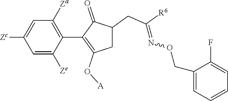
C1=C([Ze])C(C2=C(O[A])CC(CC([R6])=NOCC3=CC=CC=C3F)C2=O)=C([Za])C=C1[Zc]
